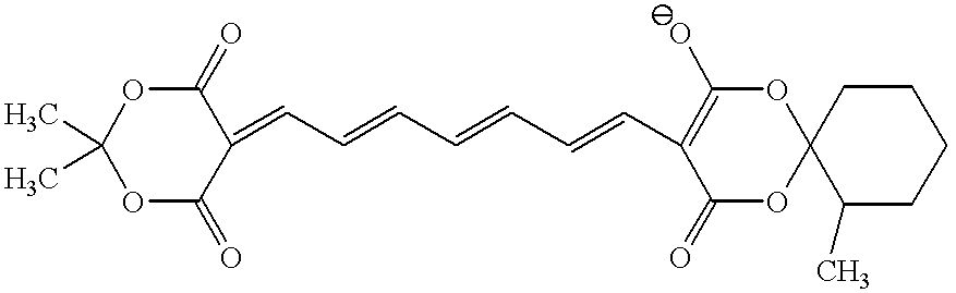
O1C(=O)C(=CC=CC=CC=CC2=C(O)OC3(OC2=O)C(C)CCCC3)C(=O)OC1(C)C
